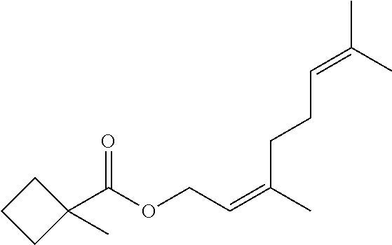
CC(=CCOC(C1(C)CCC1)=O)CCC=C(C)C
